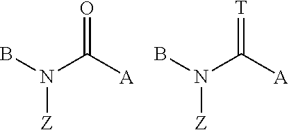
O=C([A])N(B)[Z].[T]=C([A])N(B)[Z]
